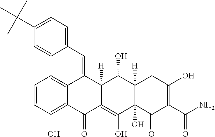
C1=CC(O)=C2C(=C1)C(=CC1=CC=C(C(C)(C)C)C=C1)C1([H])C(=C(O)C3(O)C([H])(C1O)CC(O)=C(C(N)=O)C3=O)C2=O
